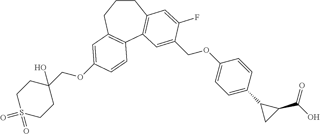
C1CCC2=C(C3=C1C=C(F)C(COC1=CC=C(C4CC4C(=O)O)C=C1)=C3)C=CC(OCC1(O)CCS(=O)(=O)CC1)=C2
